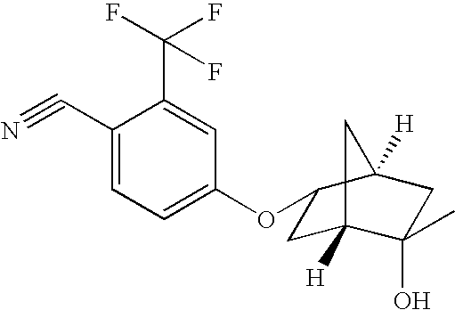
C1(C#N)=CC=C(OC2CC3([H])C(C)(O)CC2([H])C3)C=C1C(F)(F)F
